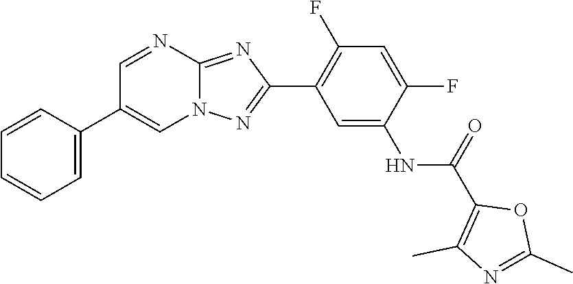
C1=C(C2=CN3C(=NC(C4=C(F)C=C(F)C(NC(C5=C(C)N=C(C)O5)=O)=C4)=N3)N=C2)C=CC=C1
